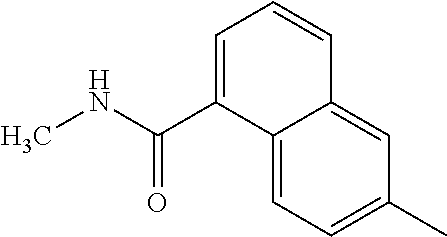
C1=C(C(NC)=O)C2=CC=C(C)C=C2C=C1
